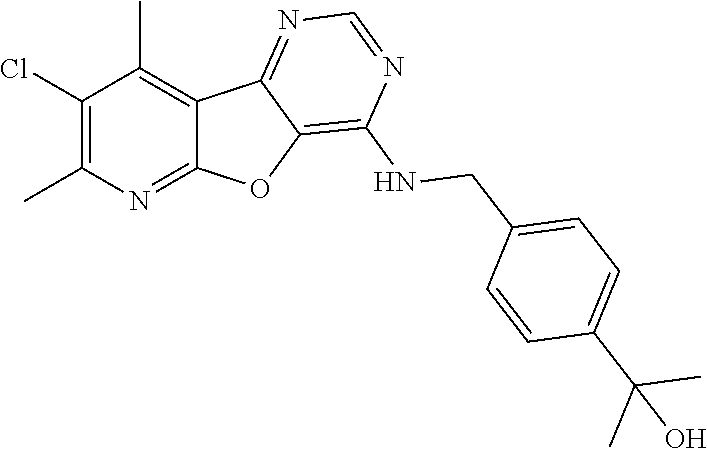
C1(Cl)=C(C)N=C2C(=C1C)C1=NC=NC(NCC3=CC=C(C(C)(C)O)C=C3)=C1O2
